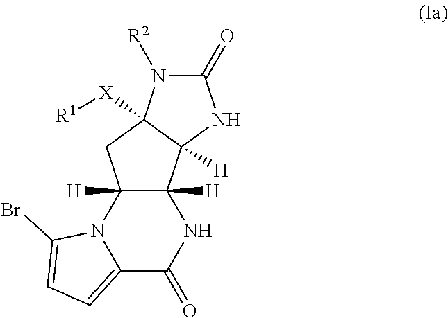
C12([H])C([H])(N3C(=CC=C3Br)C(=O)N1)CC1([X][R1])C2([H])NC(=O)N1[R2]
